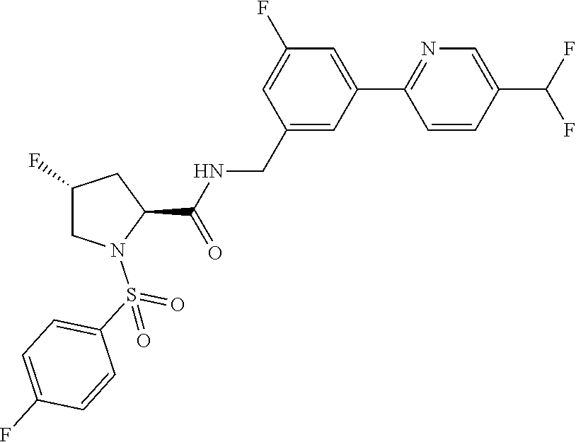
C1=C(F)C=C(C2=NC=C(C(F)F)C=C2)C=C1CNC(C1N(S(C2=CC=C(F)C=C2)(=O)=O)CC(F)C1)=O
